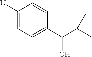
C1([U])=CC=C(C(C(C)C)O)C=C1
